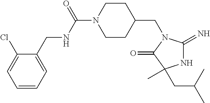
N(C(=O)N1CCC(CN2C(=O)C(C)(CC(C)C)NC2=N)CC1)CC1=CC=CC=C1Cl
